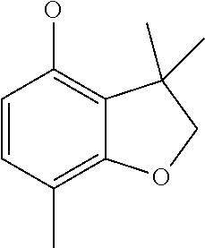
C1=CC(C)=C2C(=C1O)C(C)(C)CO2
